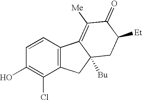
C1=CC(O)=C(Cl)C2=C1C1=C([Me])C(=O)C([Et])CC1([Bu])C2
